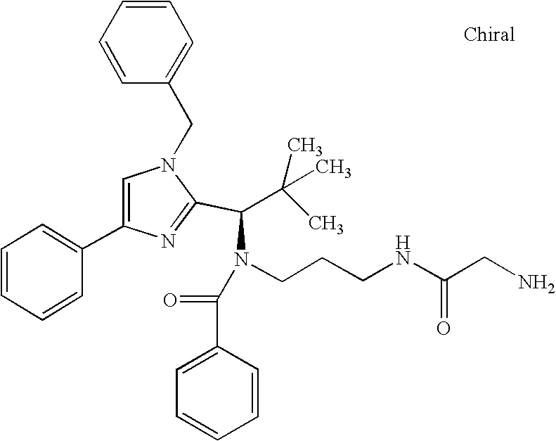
N1(CC2=CC=CC=C2)C=C(C2=CC=CC=C2)N=C1C(C(C)(C)C)N(CCCNC(CN)=O)C(=O)C1=CC=CC=C1
